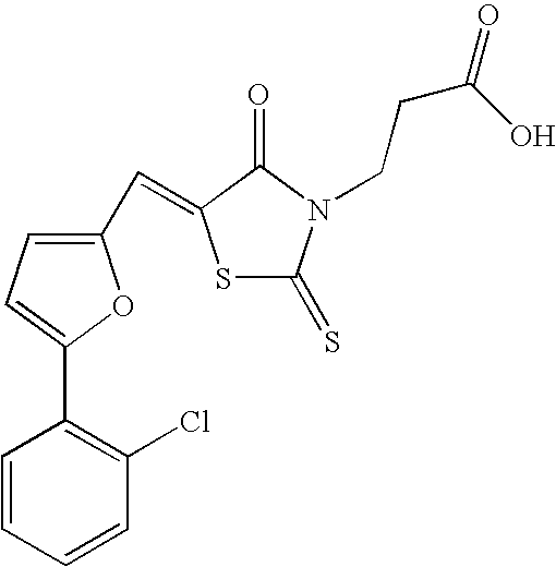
C1(C=C2SC(=S)N(CCC(=O)O)C2=O)=CC=C(C2=C(Cl)C=CC=C2)O1
